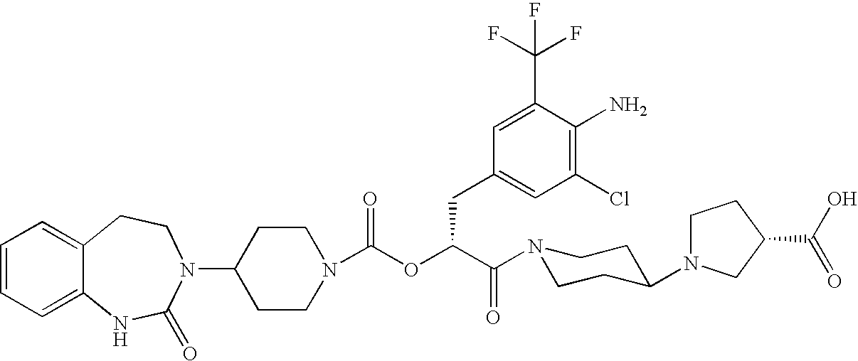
C1(N2C(=O)NC3=CC=CC=C3CC2)CCN(C(OC(C(N2CCC(N3CCC(C(O)=O)C3)CC2)=O)CC2=CC(Cl)=C(N)C(C(F)(F)F)=C2)=O)CC1
